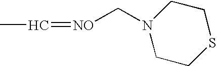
CC=[NO]CN1CCSCC1
